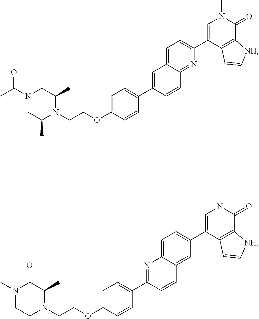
C1(C2=CN(C)C(=O)C3=C2C=C[NH]3)=CC=C2C=C(C3=CC=C(OCCN4C(C)CN(C(C)=O)CC4C)C=C3)C=CC2=N1.C1(C2=CN(C)C(=O)C3=C2C=C[NH]3)=CC=C2N=C(C3=CC=C(OCCN4C(C)C(=O)N(C)CC4)C=C3)C=CC2=C1
